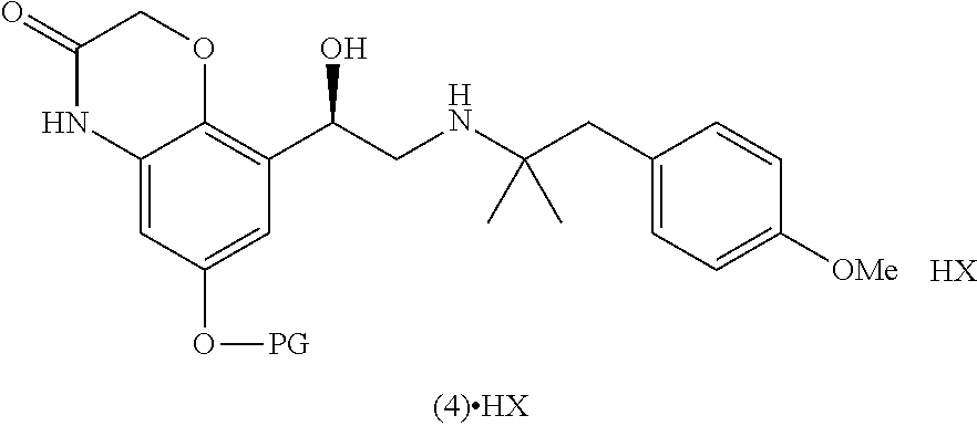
C12=CC(O[PG])=CC(C(CNC(CC3=CC=C([OMe])C=C3)(C)C)O)=C1OCC(=O)N2.[HX]
